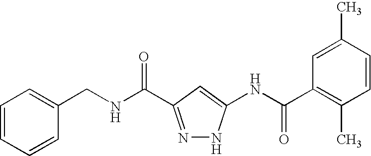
C1=CC=CC(CNC(=O)C2=NNC(NC(C3=C(C)C=CC(C)=C3)=O)=C2)=C1
